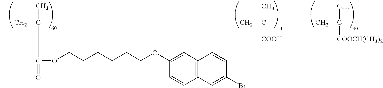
CCC(C)(C)C(=O)OCCCCCCOC1=CC2=C(C=C1)C=C(Br)C=C2.CCC(C)(C)[COOH].CCC(C)(C)[COOCH(CH3)2]
